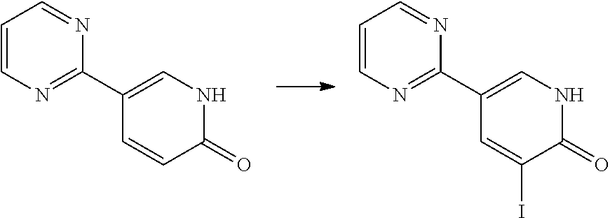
C1=CN=C(C2=CNC(=O)C=C2)N=C1.C1=CN=C(C2=CNC(=O)C(I)=C2)N=C1
